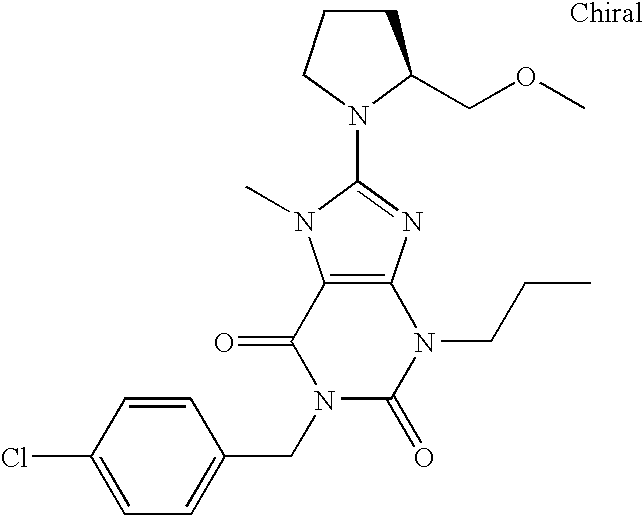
C12=C(N=C(N3C(COC)CCC3)N1C)N(CCC)C(=O)N(CC1=CC=C(Cl)C=C1)C2=O
